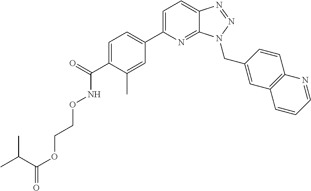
C1=C(C(=O)NOCCOC(=O)C(C)C)C(C)=CC(C2=CC=C3C(=N2)N(CC2=CC4=C(C=C2)N=CC=C4)N=N3)=C1
